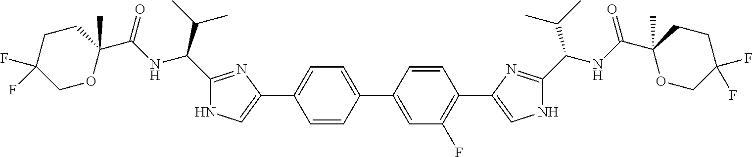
C1OC(C(NC(C2=NC(C3=CC=C(C4=CC(F)=C(C5=CNC(C(NC(C6(C)OCC(F)(F)CC6)=O)C(C)C)=N5)C=C4)C=C3)=CN2)C(C)C)=O)(C)CCC1(F)F
